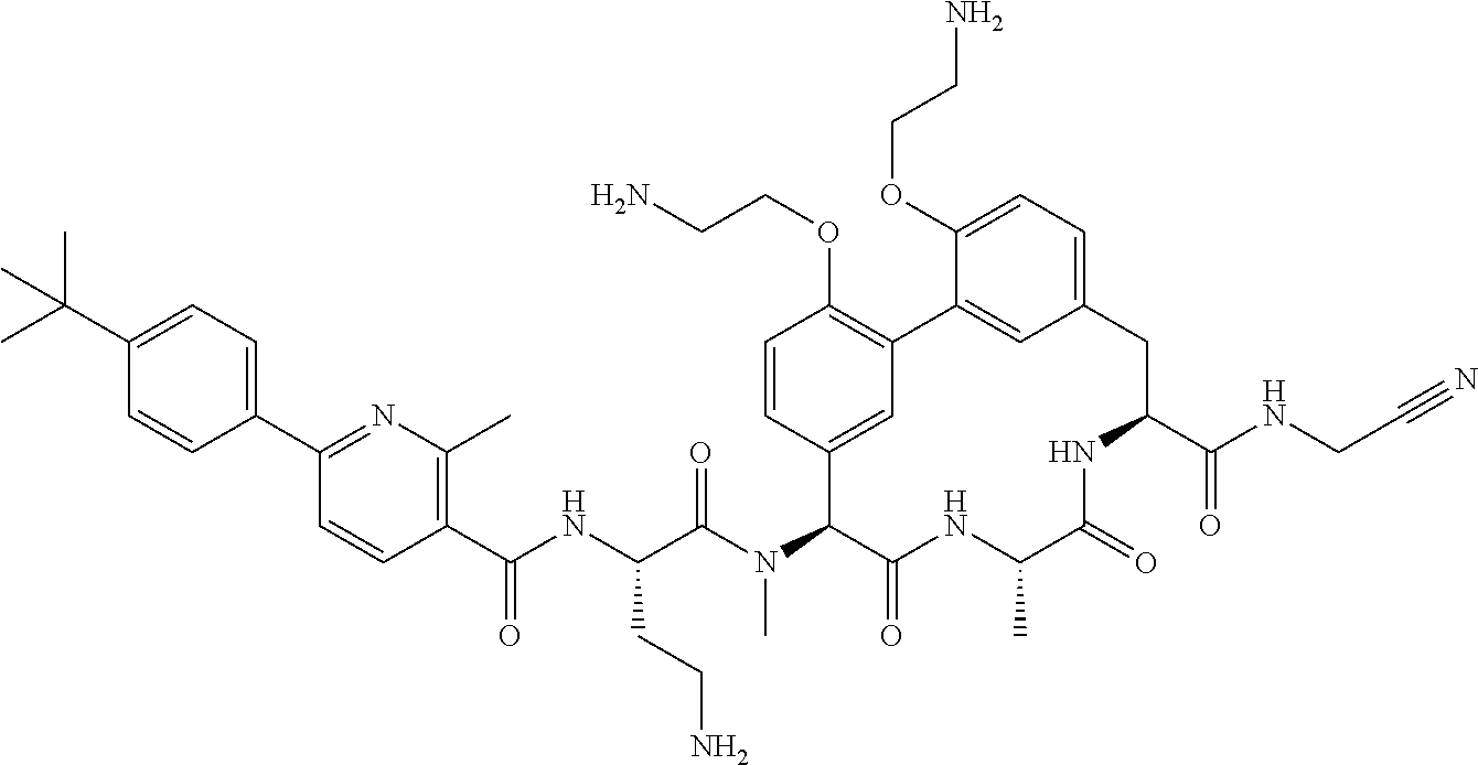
C1(C(NC(C(N(C2C(=O)NC(C)C(=O)NC(C(NCC#N)=O)CC3=CC=C(OCCN)C(=C3)C3=C(OCCN)C=CC2=C3)C)=O)CCN)=O)=C(C)N=C(C2=CC=C(C(C)(C)C)C=C2)C=C1
